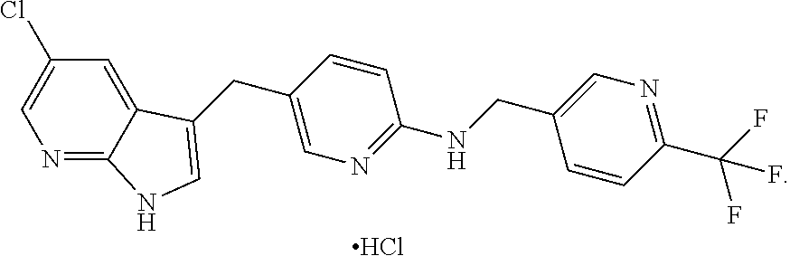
C1=C2C(=NC=C1Cl)NC=C2CC1=CN=C(NCC2=CN=C(C(F)(F)F)C=C2)C=C1.Cl
